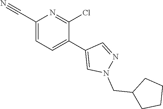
C1(C#N)=CC=C(C2=CN(CC3CCCC3)N=C2)C(Cl)=N1
